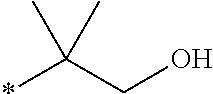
*C(CO)(C)C
